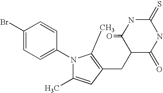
C1(Br)=CC=C(N2C(C)=CC(CC3C(=O)NC(=S)NC3=O)=C2C)C=C1
